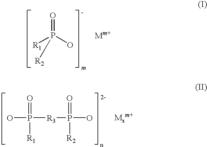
[R1]P(O)(=O)[R2].OP(=O)([R1])[R3]P(=O)(O)[R2]
